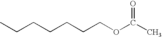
CCCCCCCOC(C)=O
